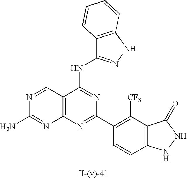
C12=C(N=C(C3=C([CF3])C4=C(C=C3)NNC4=O)N=C1NC1=NNC3=C1C=CC=C3)N=C(N)N=C2
